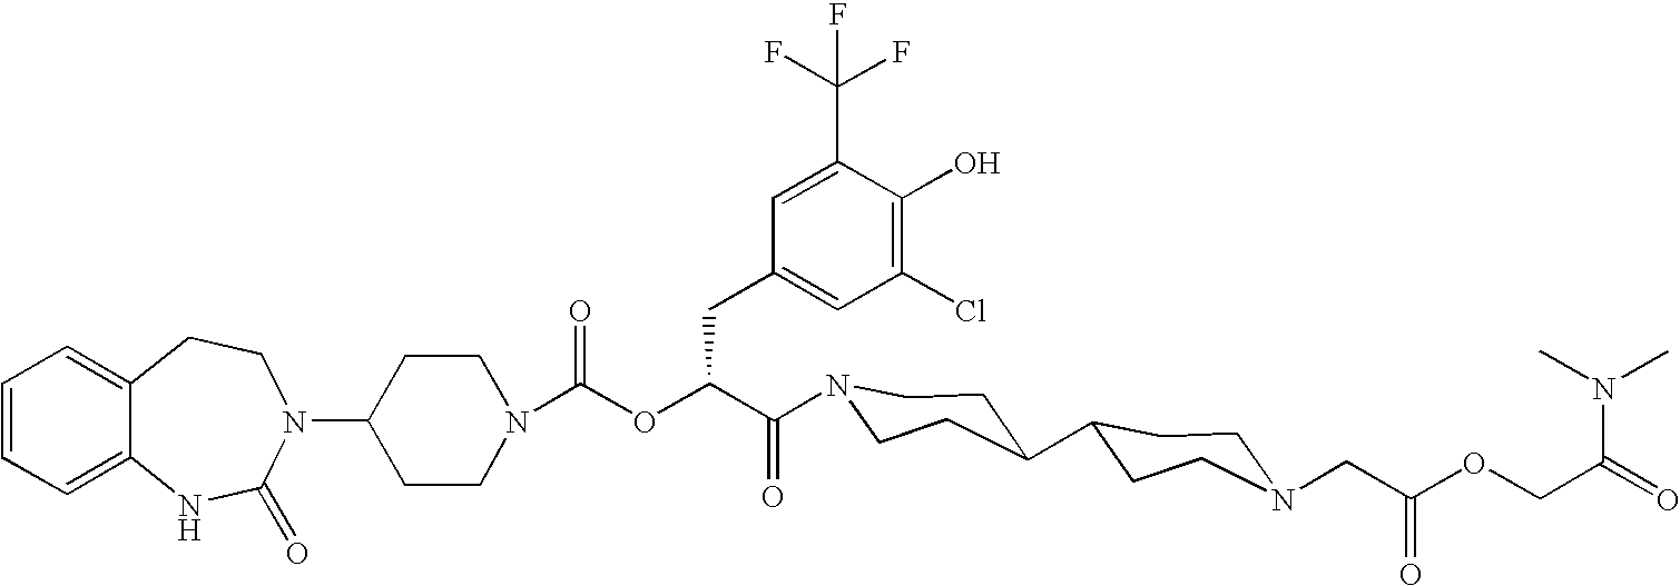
C12=CC=CC=C1NC(=O)N(C1CCN(C(OC(C(=O)N3CCC(C4CCN(CC(OCC(=O)N(C)C)=O)CC4)CC3)CC3=CC(Cl)=C(O)C(C(F)(F)F)=C3)=O)CC1)CC2
